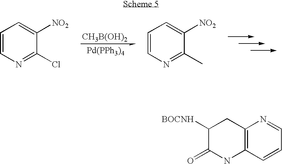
[CH3B(OH)2].[Pd(PPh3)4].C1=CN=C(Cl)C([NO2])=C1.C1=CN=C(C)C([NO2])=C1.C12=C(C=CC=N1)NC(=O)C([BOCNH])C2
